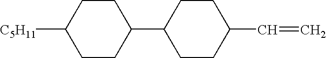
[C5H11]C1CCC(C2CCC(C=C)CC2)CC1
